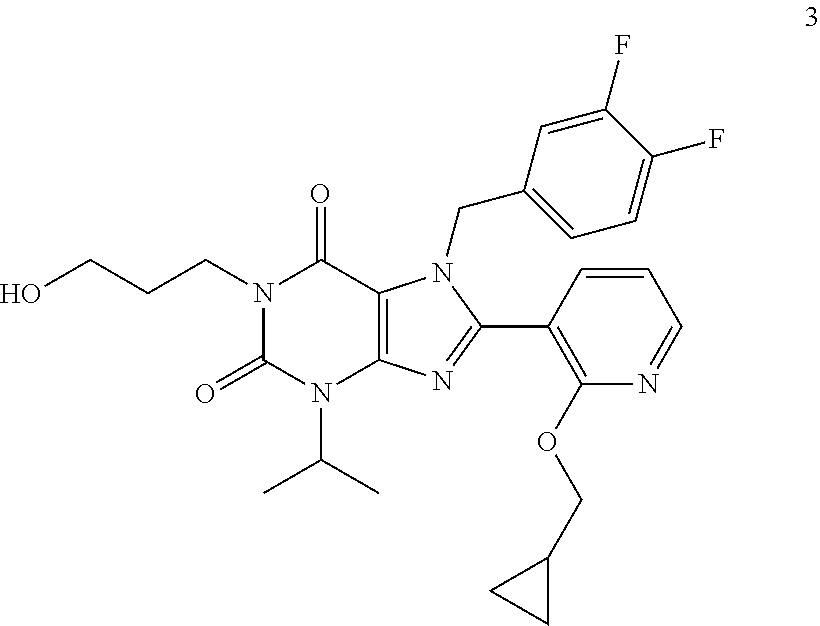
N1(CCCO)C(=O)N(C(C)C)C2=C(C1=O)N(CC1=CC=C(F)C(F)=C1)C(C1=C(OCC3CC3)N=CC=C1)=N2
